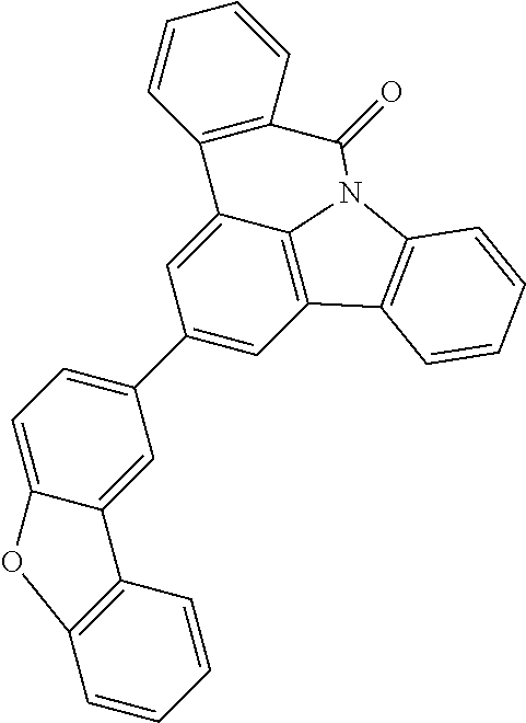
C1(C2=CC=C3C(=C2)C2=C(O3)C=CC=C2)=CC2=C3C(=C1)C1=C(C=CC=C1)C(=O)N3C1=C2C=CC=C1
